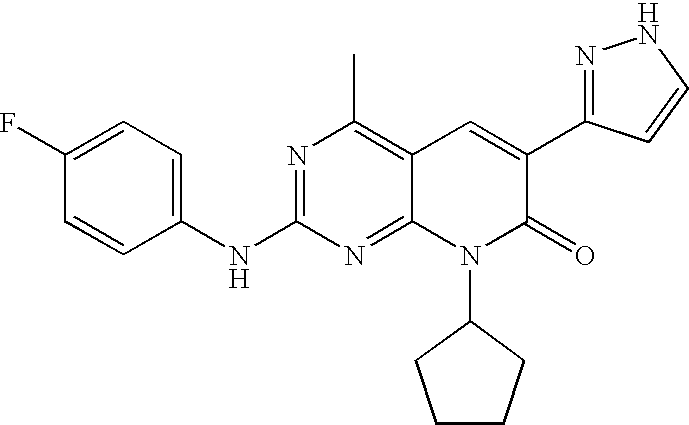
C1(NC2=NC(C)=C3C(=N2)N(C2CCCC2)C(=O)C(C2=NNC=C2)=C3)=CC=C(F)C=C1
